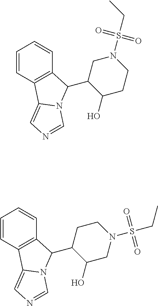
C1=CC2=C(C=C1)C(C1C(O)CCN(S(=O)(=O)CC)C1)N1C2=CN=C1.C1=CC2=C(C=C1)C(C1C(O)CN(S(=O)(=O)CC)CC1)N1C2=CN=C1
